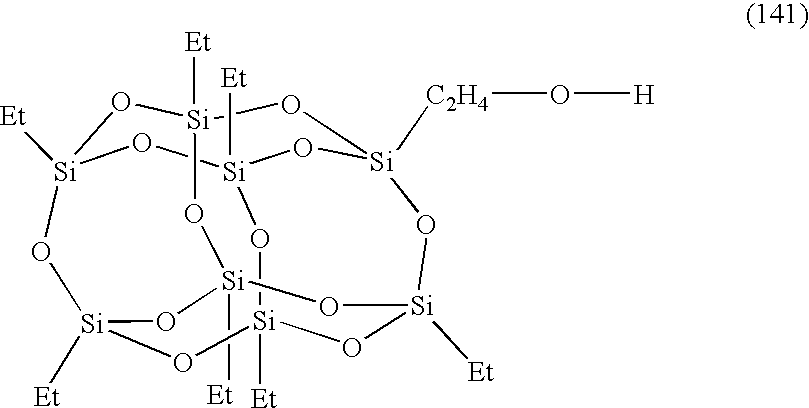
[Si]12([Et])O[Si]3([Et])O[Si]4([C2H4]O[H])O[Si]([Et])(O1)O[Si]1([Et])O[Si]([Et])(O[Si]([Et])(O3)O[Si]([Et])(O1)O2)O4
